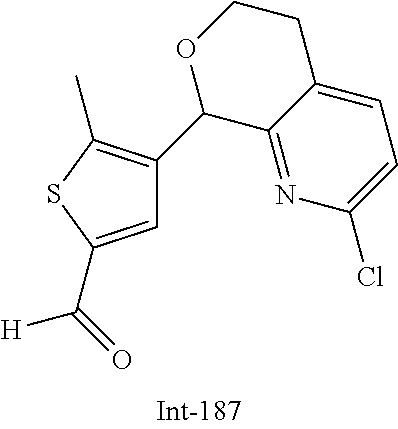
C1=C(C(=O)[H])SC(C)=C1C1C2=NC(Cl)=CC=C2CCO1
